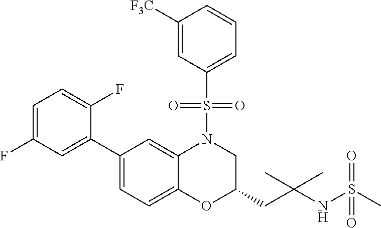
C1=C(F)C=C(C2=CC=C3C(=C2)N(S(C2=CC=CC([F3C])=C2)(=O)=O)CC(CC(NS(C)(=O)=O)(C)C)O3)C(F)=C1
